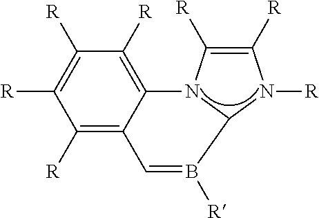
[R]C1=C([R])C([R])=C2C(=C1[R])C=B([R])C1N2C([R])=C([R])N1[R]
